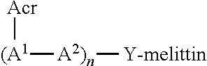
[(A1]([A2)n][Y-melittin])[Acr]
